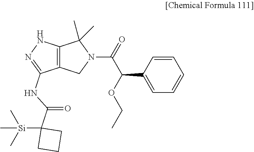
C1=C(C(OCC)C(=O)N2C(C)(C)C3=C(C2)C(NC(C2([Si](C)(C)C)CCC2)=O)=NN3)C=CC=C1
